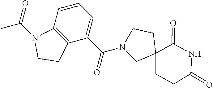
N1(C(=O)C2=CC=CC3=C2CCN3C(=O)C)CC2(CCC(=O)NC2=O)CC1
